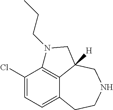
C1(Cl)=CC=C2C3=C1N(CCC)CC3([H])CNCC2
